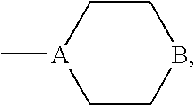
C[A]1CCBCC1
